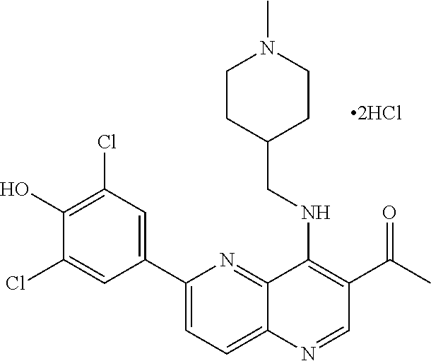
C1(C2=CC(Cl)=C(O)C(Cl)=C2)=CC=C2C(=N1)C(NCC1CCN(C)CC1)=C(C(C)=O)C=N2
